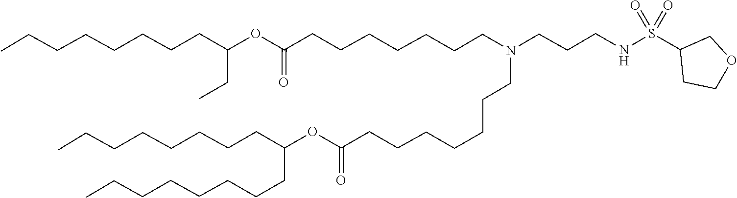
C(CC)(CCCCCCCC)OC(=O)CCCCCCCN(CCCCCCCC(OC(CCCCCCCC)CCCCCCCC)=O)CCCNS(C1CCOC1)(=O)=O
